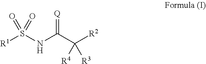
[R1]S(NC(C([R2])([R4])[R3])=[Q])(=O)=O
